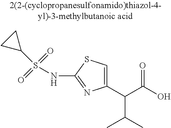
C1(C(C(O)=O)C(C)C)=CSC(NS(=O)(=O)C2CC2)=N1
